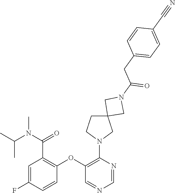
C1=C(F)C=CC(OC2=C(N3CC4(CC3)CN(C(CC3=CC=C(C#N)C=C3)=O)C4)N=CN=C2)=C1C(=O)N(C(C)C)C
